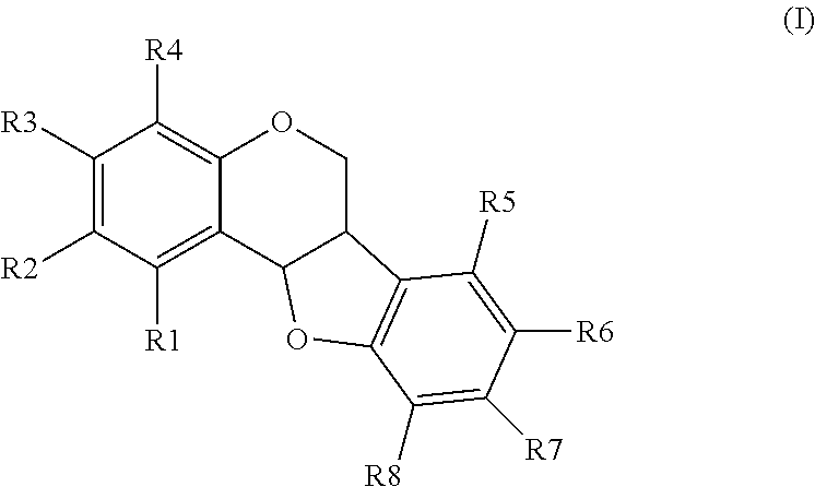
C1([R3])=C([R2])C([R1])=C2C(=C1[R4])OCC1C2OC2=C1C([R5])=C([R6])C([R7])=C2[R8]
